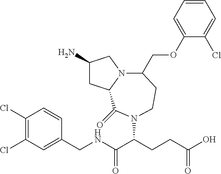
C1(N)CC2N(C1)C(COC1=CC=CC=C1Cl)CCN(C(CCC(O)=O)C(NCC1=CC(Cl)=C(Cl)C=C1)=O)C2=O
